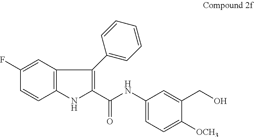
C1(F)=CC2=C(C=C1)NC(C(NC1=CC=C([OCH3])C(CO)=C1)=O)=C2C1=CC=CC=C1
